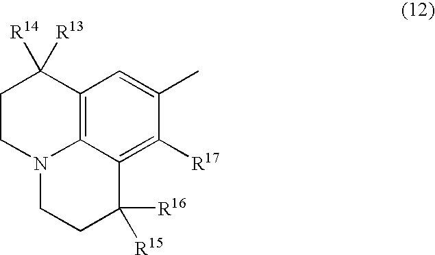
C1CN2C3=C(C1([R14])[R13])C=C(C)C([R17])=C3C([R16])([R15])CC2
